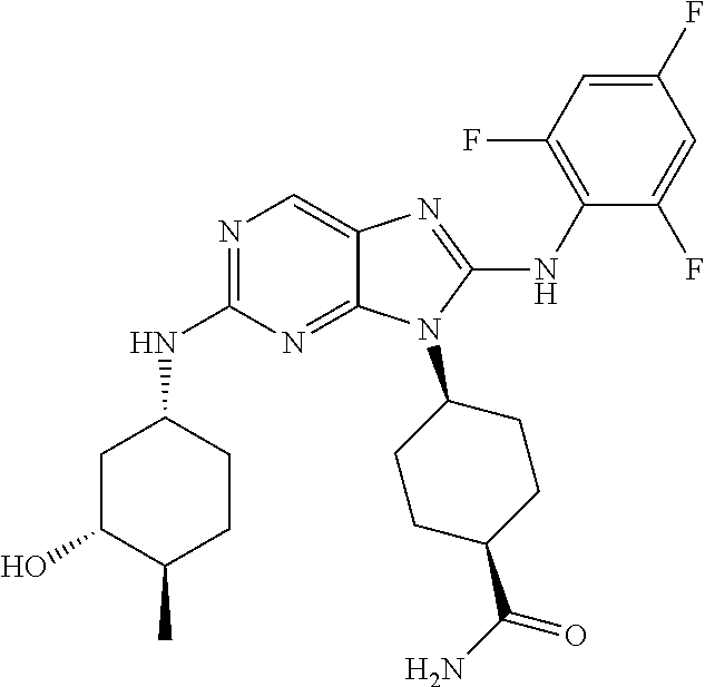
N1=C(NC2CC(O)C(C)CC2)N=C2C(=C1)N=C(NC1=C(F)C=C(F)C=C1F)N2C1CCC(C(N)=O)CC1
